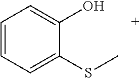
C1=CC=C(SC)C(O)=C1
